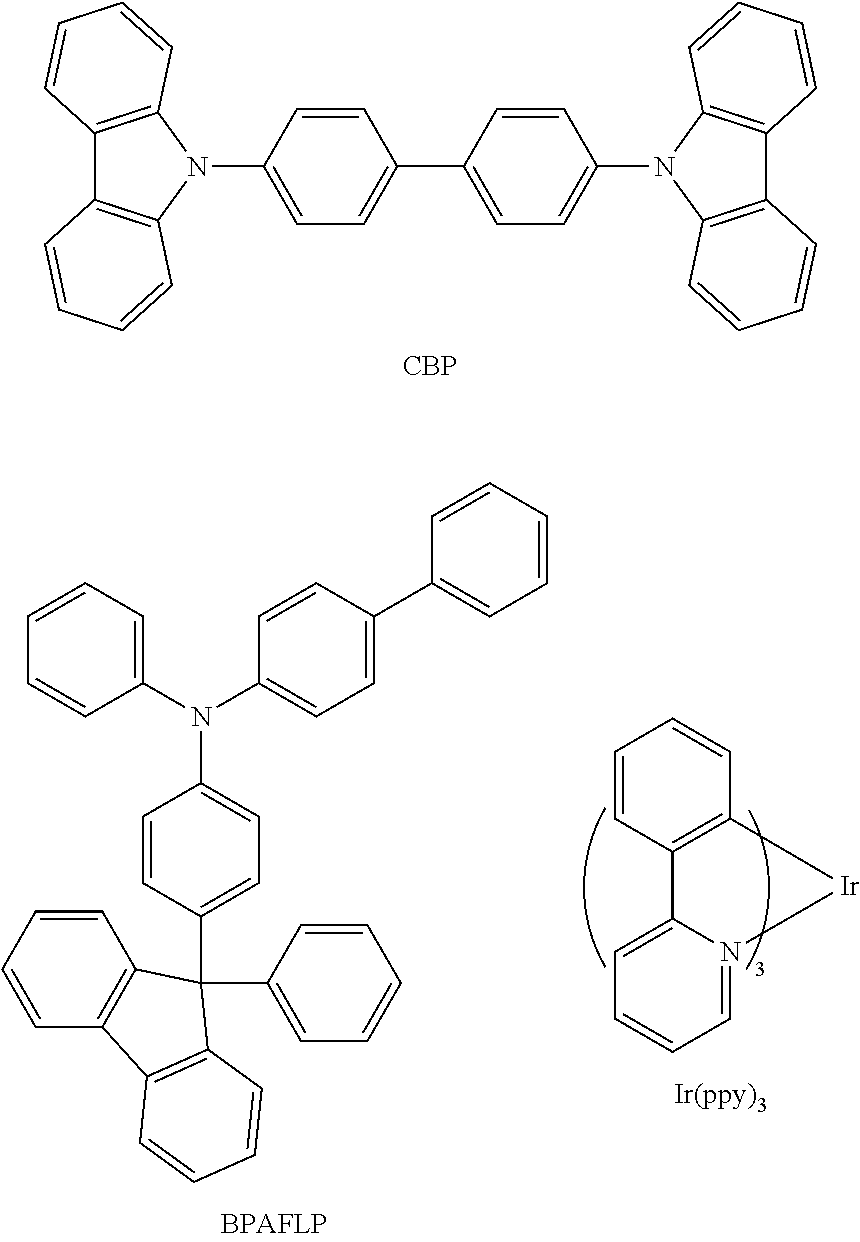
C1=CC(N2C3=C(C4=C2C=CC=C4)C=CC=C3)=CC=C1C1=CC=C(N2C3=C(C4=C2C=CC=C4)C=CC=C3)C=C1.[CBP].C1=CC=CC(N(C2=CC=C(C3(C4=CC=CC=C4)C4=C(C=CC=C4)C4=C3C=CC=C4)C=C2)C2=CC=C(C3=CC=CC=C3)C=C2)=C1.C1=CC2=C(C=C1)[Ir]N1=CC=CC=C21
